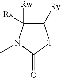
C1([Ry])C([Rx])([Rw])N(C)C(=O)[T]1
